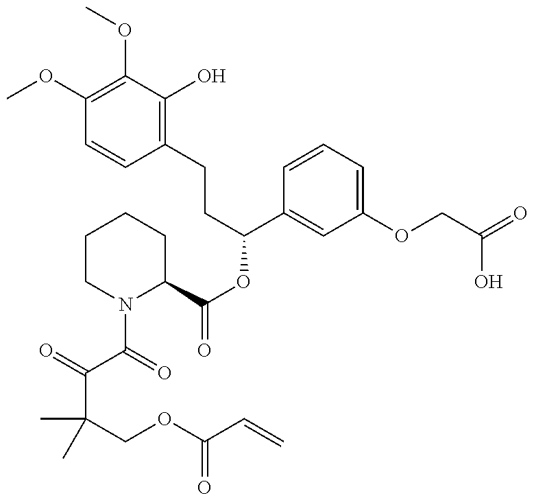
C1(OC)=C(OC)C(O)=C(CCC(C2=CC(OCC(O)=O)=CC=C2)OC(C2CCCCN2C(C(C(C)(COC(=O)C=C)C)=O)=O)=O)C=C1
